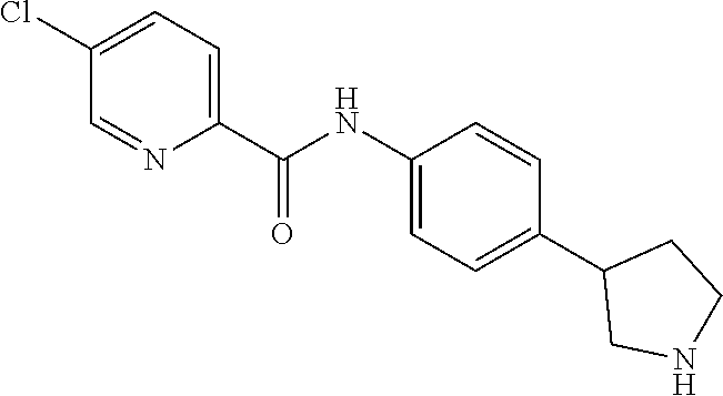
C1(NC(C2=CC=C(Cl)C=N2)=O)=CC=C(C2CNCC2)C=C1
